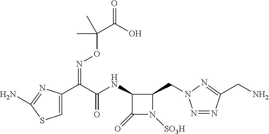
C1=C(C(C(NC2C(=O)N([SO3H])C2CN2N=NC(CN)=N2)=O)=NOC(C(O)=O)(C)C)N=C(N)S1
